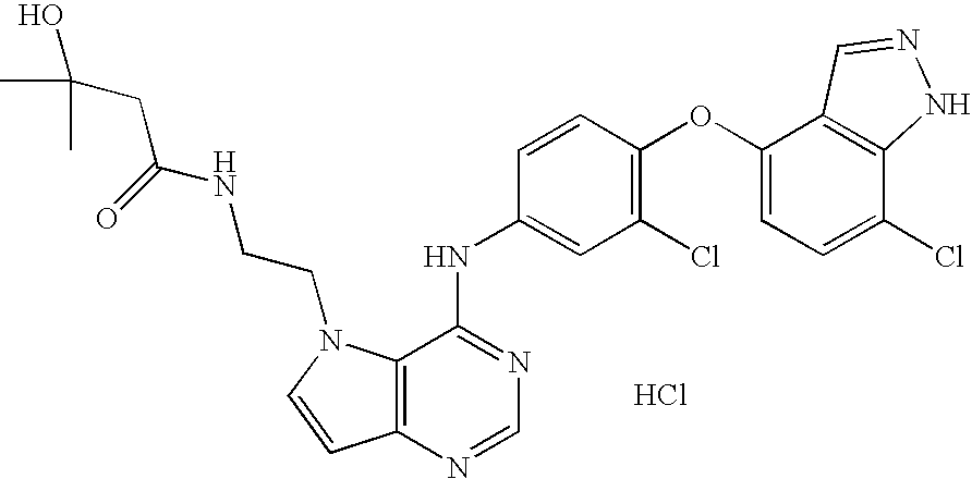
C12=C(N=CN=C1NC1=CC(Cl)=C(OC3=CC=C(Cl)C4=C3C=NN4)C=C1)C=CN2CCNC(CC(O)(C)C)=O.Cl
